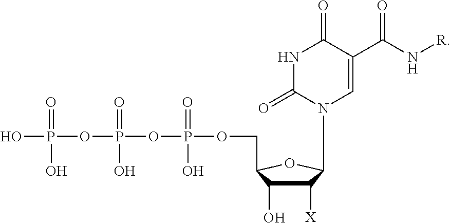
C1([X])C(O)C(COP(OP(OP(O)(=O)O)(=O)O)(=O)O)OC1N1C=C(C(N[R])=O)C(=O)NC1=O
